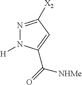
N1=C([X2])C=C(C(=O)[NHMe])N1[H]
